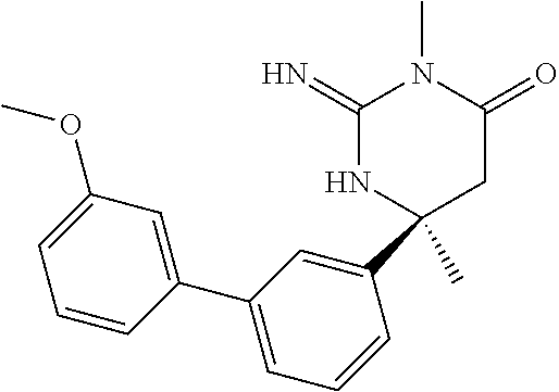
C1(=N)NC(C2=CC(C3=CC(OC)=CC=C3)=CC=C2)(C)CC(=O)N1C
